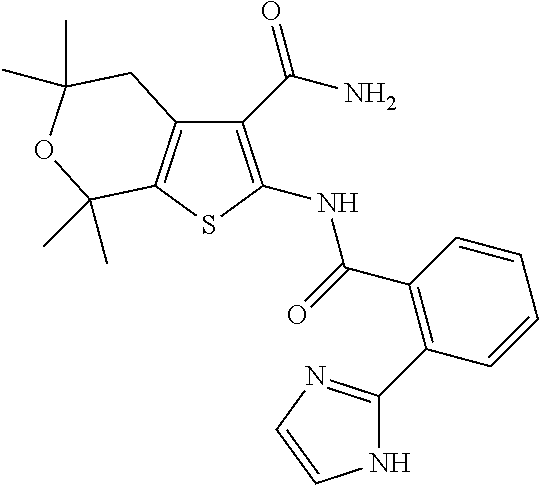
C1(C(N)=O)=C(NC(=O)C2=C(C3=NC=CN3)C=CC=C2)SC2=C1CC(C)(C)OC2(C)C
